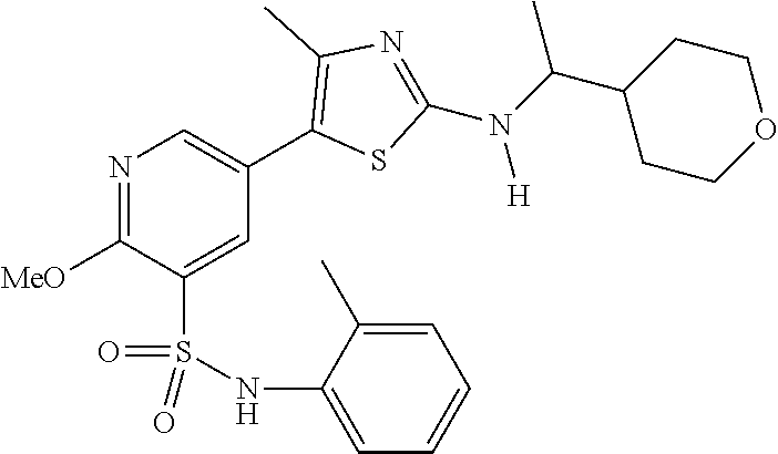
N1=C([MeO])C(S(NC2=CC=CC=C2C)(=O)=O)=CC(C2=C(C)N=C(N(C(C3CCOCC3)C)[H])S2)=C1
